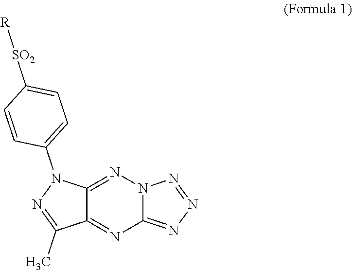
C12=NN3C(=NN=N3)N=C1C(C)=NN2C1=CC=C([SO2][R])C=C1
